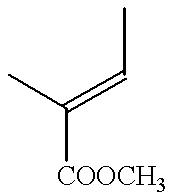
C([COOCH3])(C)=CC
